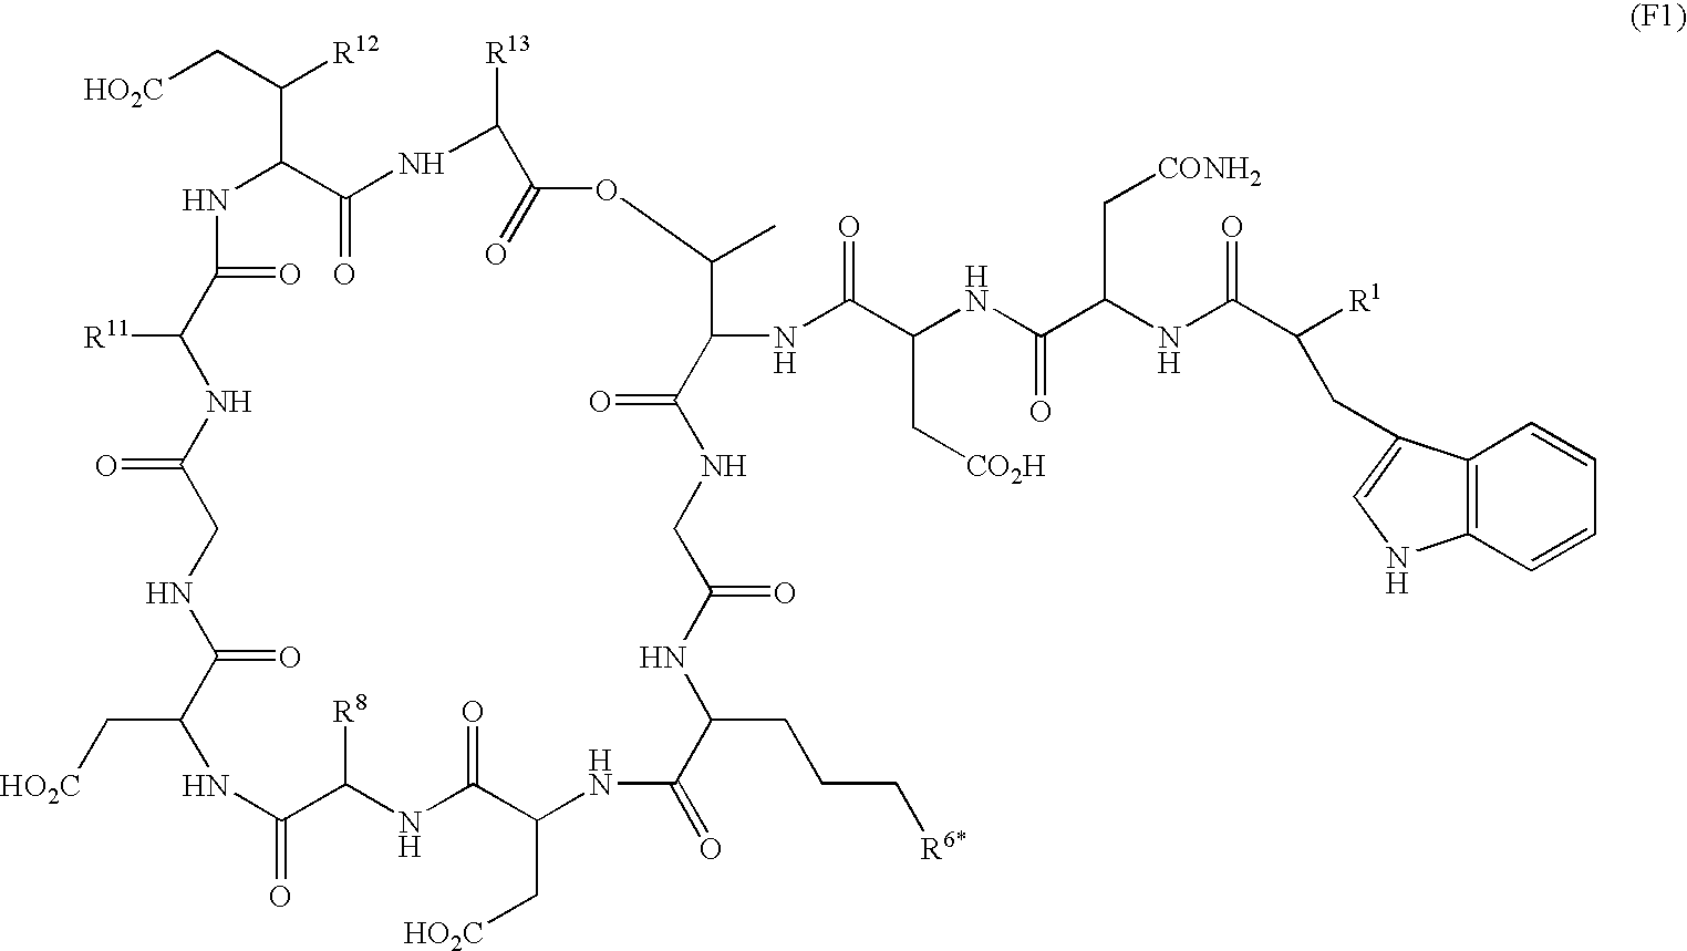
N1C(C(C[HO2C])[R12])C(=O)NC([R13])C(=O)OC(C)C(NC(C(NC(C(NC(C([R1])CC2=CNC3=C2C=CC=C3)=O)C[CONH2])=O)C[CO2H])=O)C(=O)NCC(=O)NC(CCC[R6*])C(=O)NC(C[HO2C])C(=O)NC([R8])C(=O)NC(C[HO2C])C(=O)NCC(=O)NC([R11])C1=O
